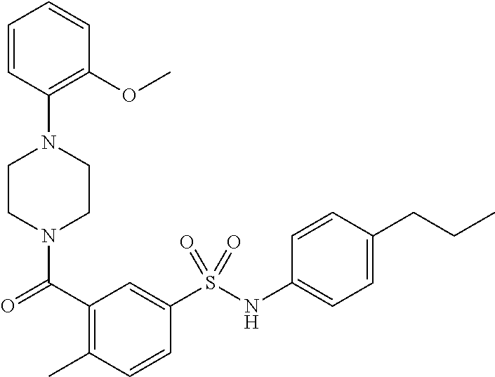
C1CN(C(=O)C2=C(C)C=CC(S(NC3=CC=C(CCC)C=C3)(=O)=O)=C2)CCN1C1=C(OC)C=CC=C1
